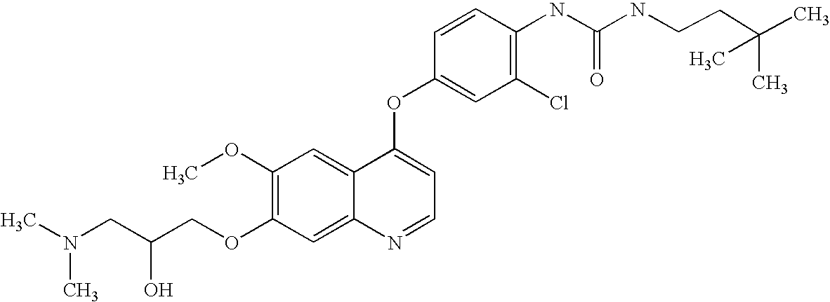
C1=CC(OC2=CC=NC3=CC(OCC(CN(C)C)O)=C(OC)C=C23)=CC(Cl)=C1NC(=O)NCCC(C)(C)C
